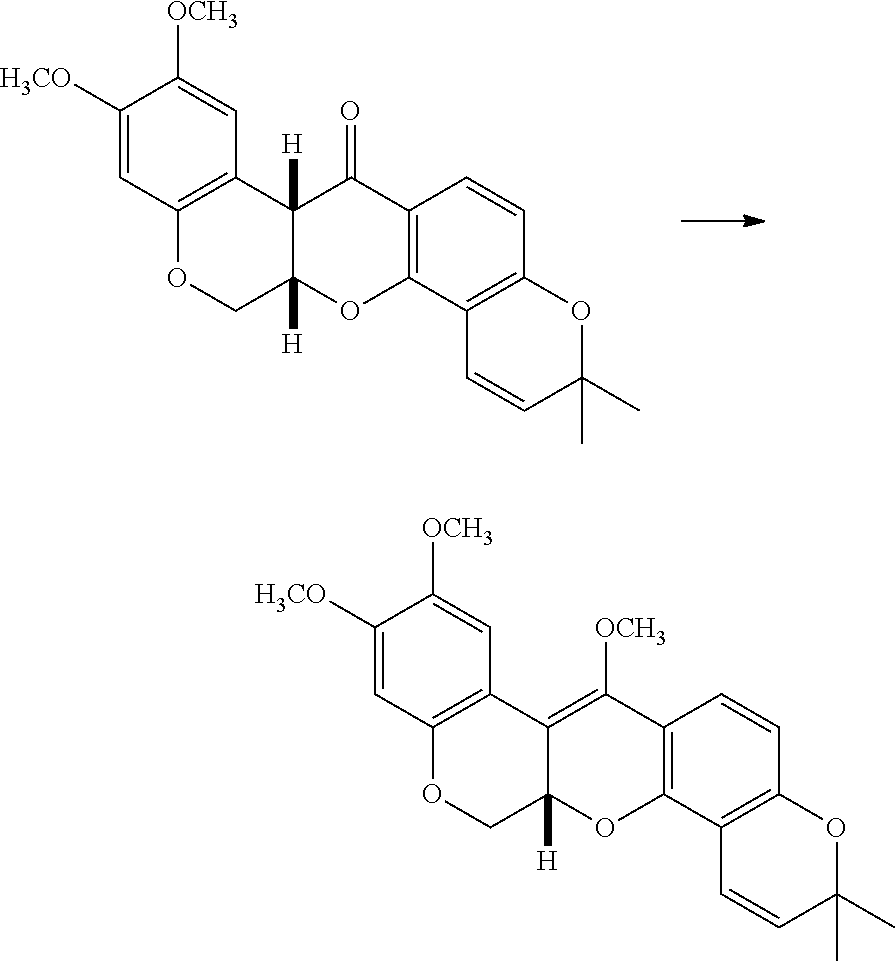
C1([H3CO])=CC2=C(C=C1[OCH3])C1([H])C([H])(CO2)OC2=C(C1=O)C=CC1=C2C=CC(C)(C)O1.C1([H3CO])=CC2=C(C=C1[OCH3])C1=C([OCH3])C3=C(OC1([H])CO2)C1=C(C=C3)OC(C)(C)C=C1
